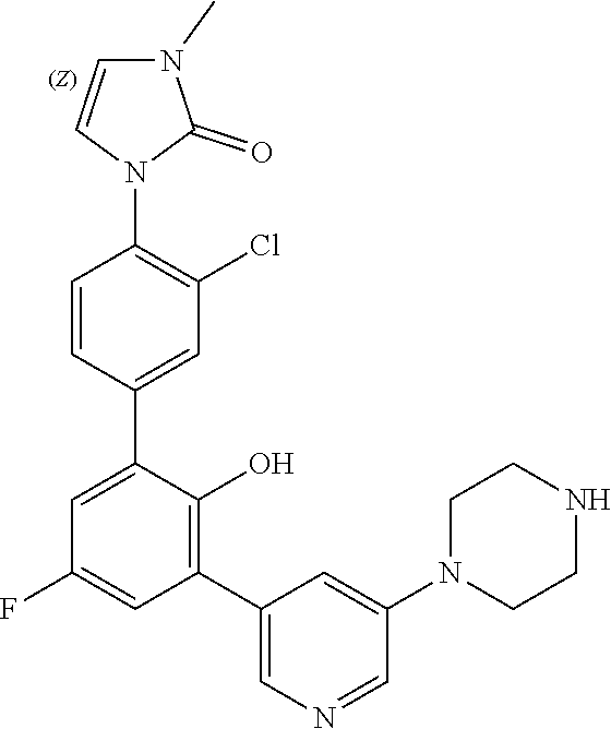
C1=CC(C2=CC(F)=CC(C3=CN=CC(N4CCNCC4)=C3)=C2O)=CC(Cl)=C1N1C(=O)N(C)C=C1
